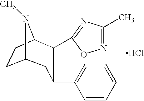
C12CCC(N1C)C(C1=NC(C)=NO1)C(C1=CC=CC=C1)C2.Cl
